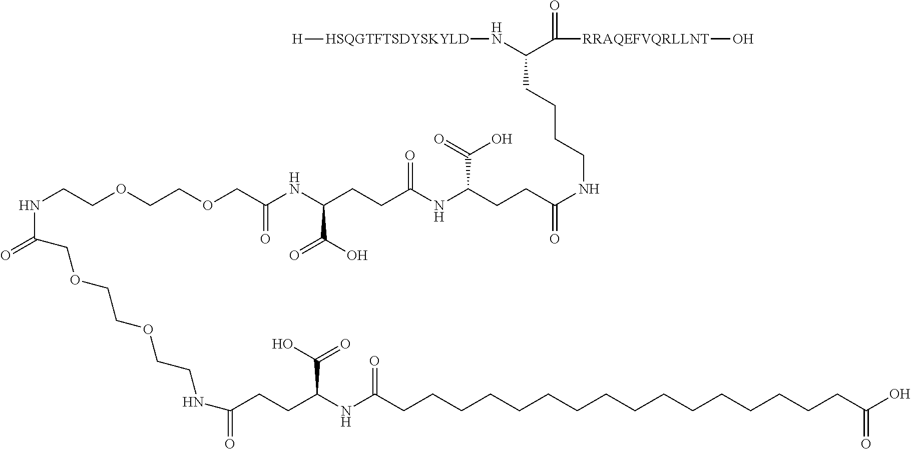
C(CCCC(N[HSQGTFTSDYSKYLD][H])C(=O)[RRAQEFVQRLLNT]O)NC(CCC(NC(CCC(NC(COCCOCCNC(=O)COCCOCCNC(=O)CCC(NC(CCCCCCCCCCCCCCCCC(O)=O)=O)C(O)=O)=O)C(O)=O)=O)C(O)=O)=O
